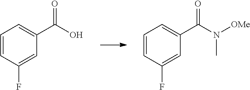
C1=CC(F)=CC(C(O)=O)=C1.C1=CC(F)=CC(C(N([OMe])C)=O)=C1
